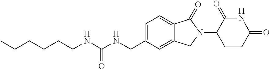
C(CCNC(NCC1=CC=C2C(=C1)CN(C1CCC(=O)NC1=O)C2=O)=O)CCC
